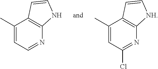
C1(C)=CC=NC2=C1C=CN2.C1(C)=CC(Cl)=NC2=C1C=C[NH]2
